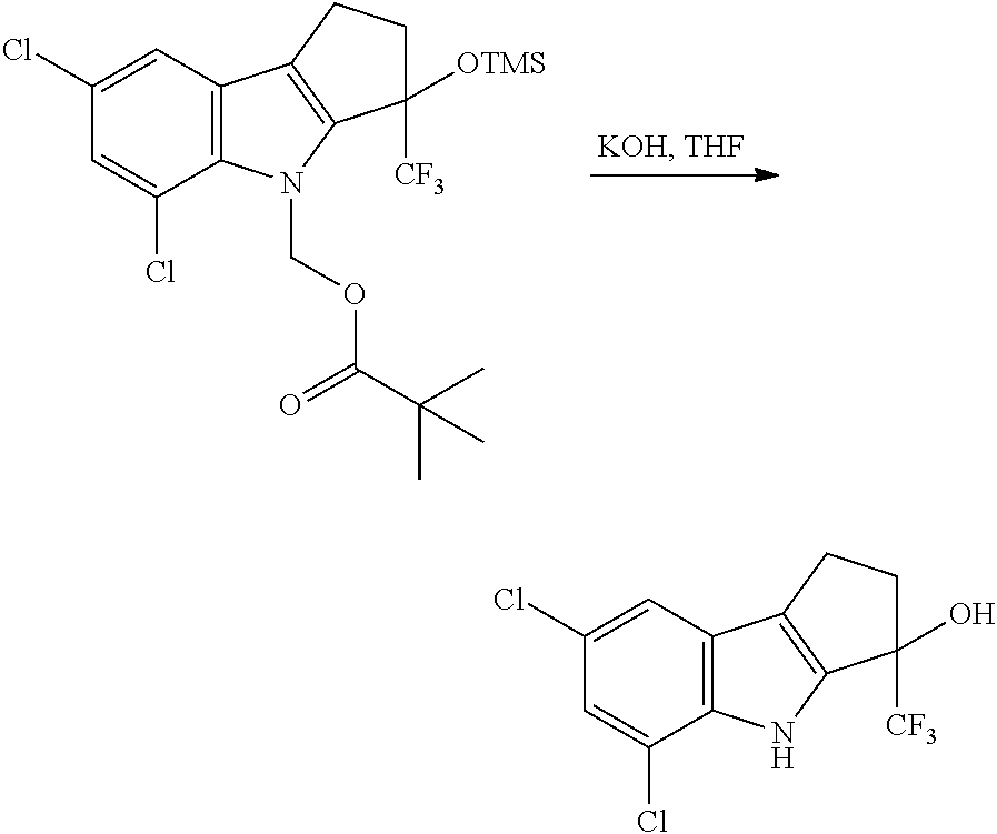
C1(Cl)=CC2=C(C(Cl)=C1)N(COC(C(C)(C)C)=O)C1=C2CCC1([CF3])[OTMS].C1(Cl)=CC2=C(C(Cl)=C1)NC1=C2CCC1([CF3])O
